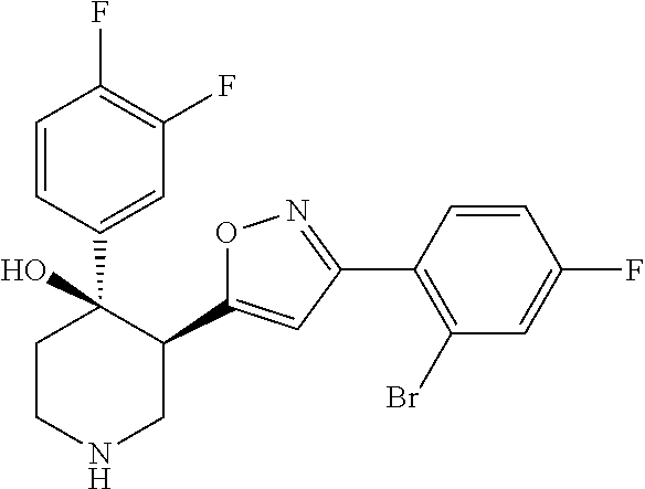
C1(C2=CC(C3=C(Br)C=C(F)C=C3)=NO2)C(C2=CC(F)=C(F)C=C2)(O)CCNC1
